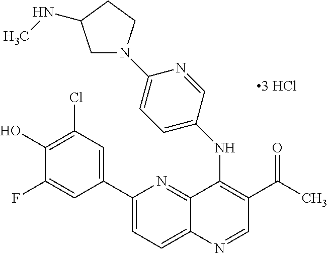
C1(C2=CC(Cl)=C(O)C(F)=C2)=CC=C2C(=N1)C(NC1=CC=C(N3CC(NC)CC3)N=C1)=C(C(=O)C)C=N2
